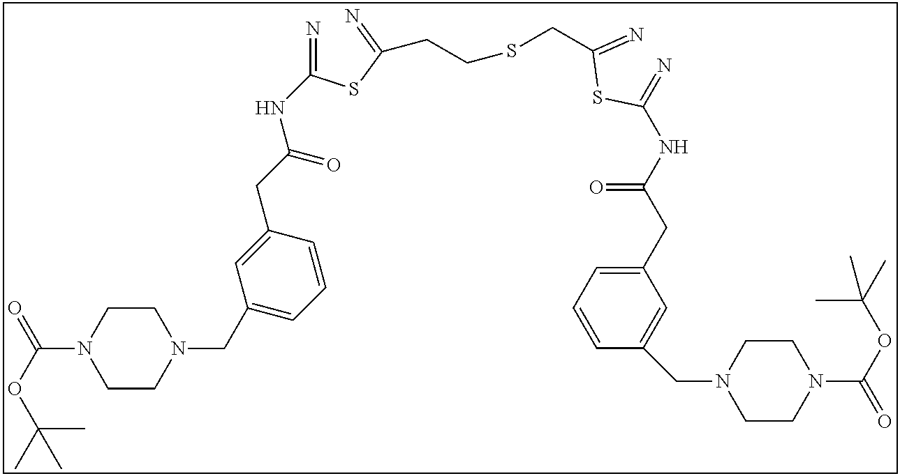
N=C(SC(=N)CCSCC(SC(=N)NC(CC1=CC=CC(CN2CCN(C(OC(C)(C)C)=O)CC2)=C1)=O)=N)NC(CC1=CC(CN2CCN(C(OC(C)(C)C)=O)CC2)=CC=C1)=O
